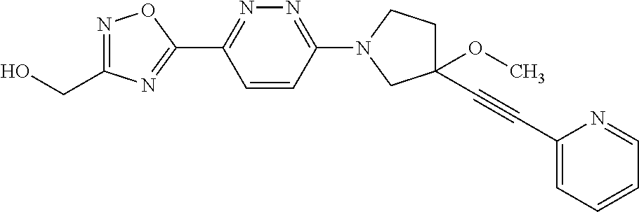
OCC1=NOC(C2=NN=C(N3CCC(OC)(C#CC4=CC=CC=N4)C3)C=C2)=N1
